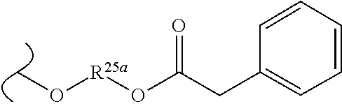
CO[R25a]OC(=O)CC1=CC=CC=C1
